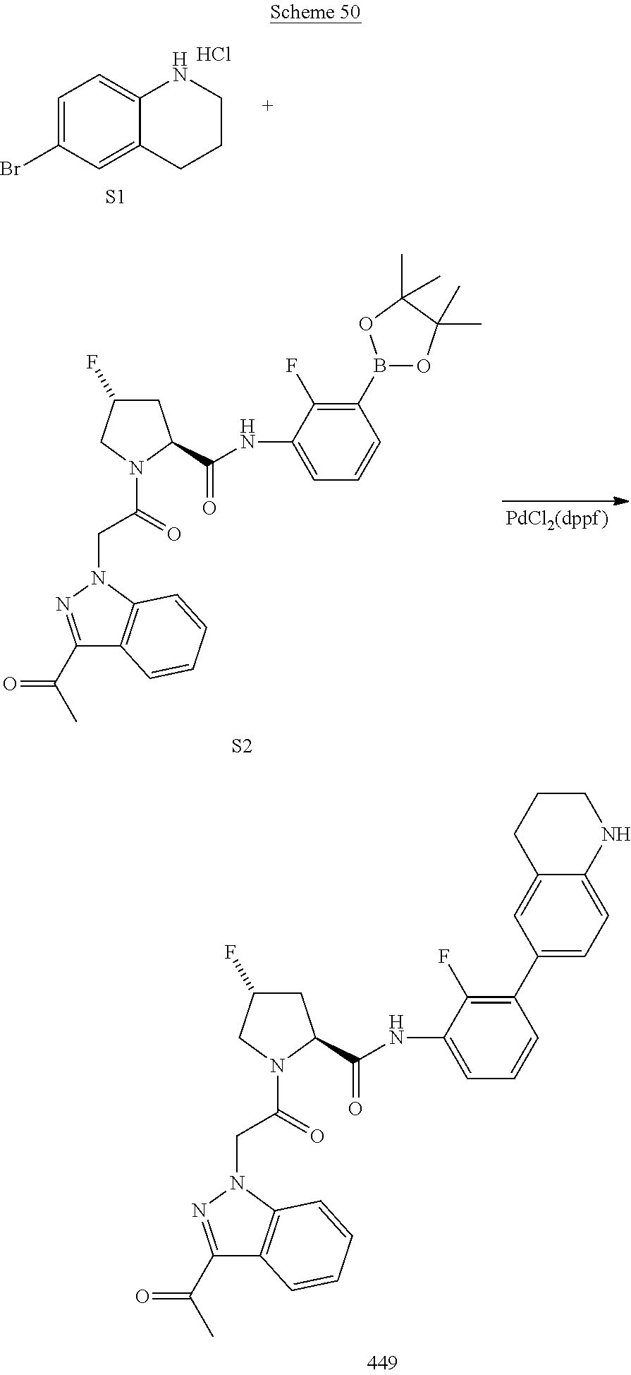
C1=C(Br)C=C2C(=C1)NCCC2.Cl.[S1].C1(B2OC(C)(C)C(C)(C)O2)=C(F)C(NC(=O)C2CC(F)CN2C(CN2N=C(C(C)=O)C3=C2C=CC=C3)=O)=CC=C1.[S2].C1(C2=CC=C3C(=C2)CCCN3)=C(F)C(NC(=O)C2CC(F)CN2C(CN2N=C(C(C)=O)C3=C2C=CC=C3)=O)=CC=C1
